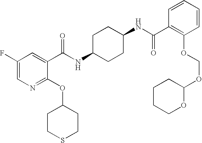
C1(F)=CN=C(OC2CCSCC2)C(C(NC2CCC(NC(C3=C(OCOC4CCCCO4)C=CC=C3)=O)CC2)=O)=C1
